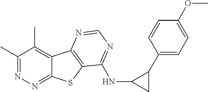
C1(C)=NN=C2C(=C1C)C1=C(S2)C(NC2CC2C2=CC=C(OC)C=C2)=NC=N1
